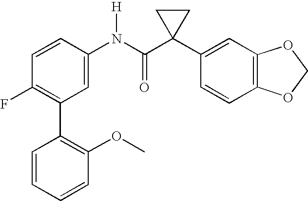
C1=CC(N(C(C2(C3=CC4=C(C=C3)OCO4)CC2)=O)[H])=CC(C2=C(OC)C=CC=C2)=C1F
